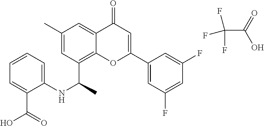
C1=C(C)C=C2C(=O)C=C(C3=CC(F)=CC(F)=C3)OC2=C1C(C)NC1=CC=CC=C1C(=O)O.FC(F)(C(=O)O)F
